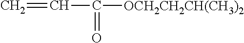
C=CC([OCH2CH2CH(CH3)2])=O
